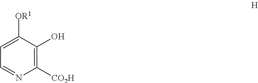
C1([CO2H])=C(O)C([OR1])=CC=N1
